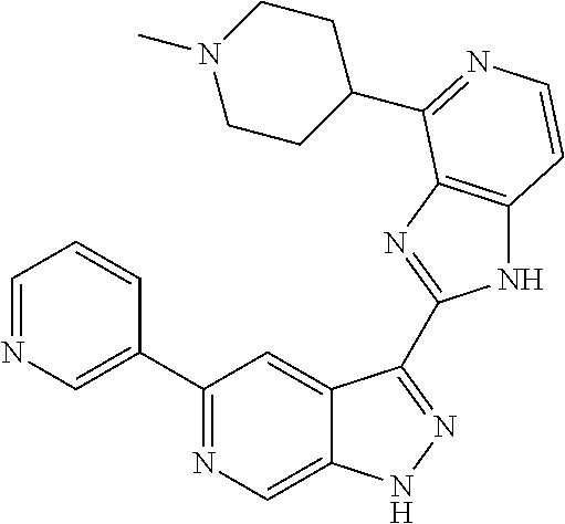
C1(C2=CN=CC=C2)=NC=C2C(=C1)C(C1=NC3=C(N1)C=CN=C3C1CCN(C)CC1)=NN2
